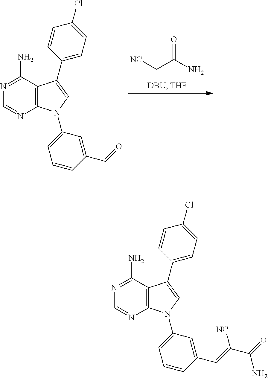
[NC]CC(N)=O.C12=C(N(C3=CC=CC(C=O)=C3)C=C1C1=CC=C(Cl)C=C1)N=CN=C2N.C12=C(N(C3=CC=CC(C=C(C(=O)N)[NC])=C3)C=C1C1=CC=C(Cl)C=C1)N=CN=C2N
